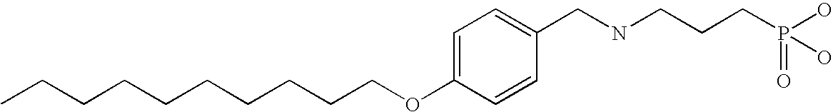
CCCCCCCCCCOC1=CC=C(CNCCCP(O)(=O)O)C=C1
